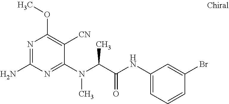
C1(N(C(C(NC2=CC=CC(Br)=C2)=O)C)C)=NC(N)=NC(OC)=C1[CN]
